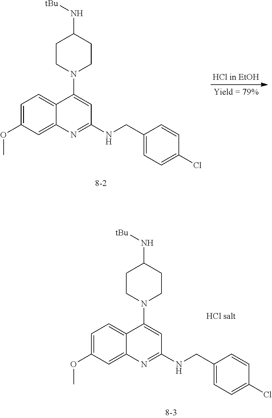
C1=C(OC)C=C2C(=C1)C(N1CCC(N[tBu])CC1)=CC(NCC1=CC=C(Cl)C=C1)=N2.C1=C(OC)C=C2C(=C1)C(N1CCC(N[tBu])CC1)=CC(NCC1=CC=C(Cl)C=C1)=N2
